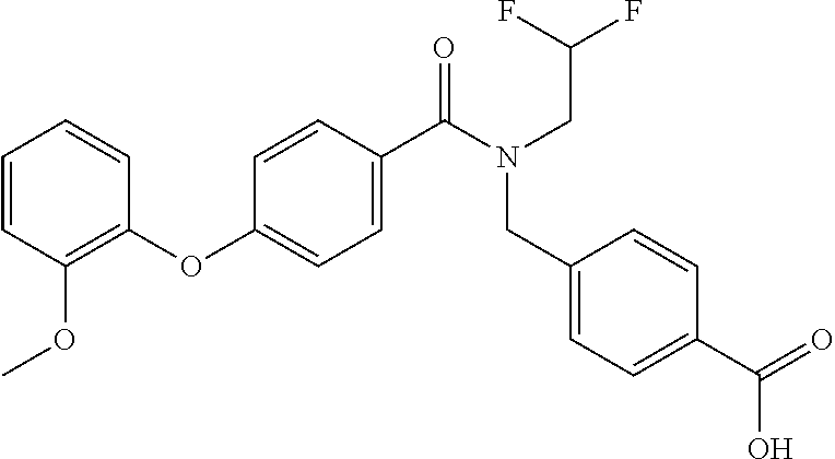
C1=CC(OC)=C(OC2=CC=C(C(N(CC(F)F)CC3=CC=C(C(=O)O)C=C3)=O)C=C2)C=C1
